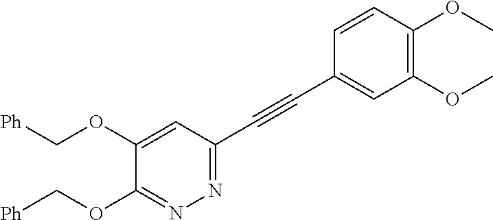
[Ph]COC1=CC(C#CC2=CC(OC)=C(OC)C=C2)=NN=C1OC[Ph]
